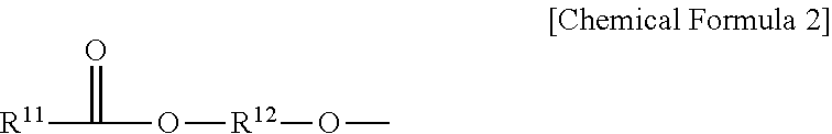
[R11]C(O[R12]OC)=O
